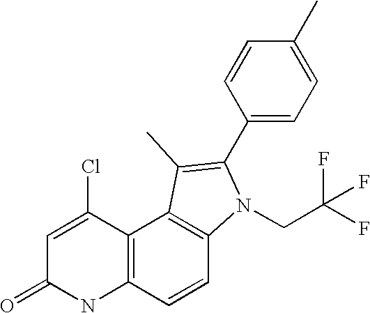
N1C2=C(C(Cl)=CC1=O)C1=C(C=C2)N(CC(F)(F)F)C(C2=CC=C(C)C=C2)=C1C
